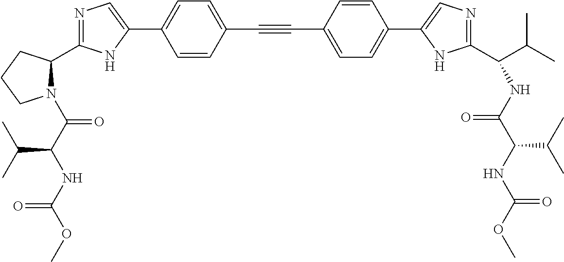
C1=C(C#CC2=CC=C(C3=CN=C(C4N(C(C(NC(OC)=O)C(C)C)=O)CCC4)N3)C=C2)C=CC(C2=CN=C(C(C(C)C)NC(C(NC(=O)OC)C(C)C)=O)N2)=C1
